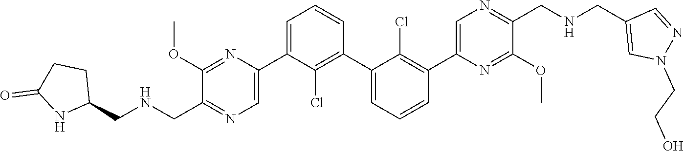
C1(OC)=NC(C2=CC=CC(C3=CC=CC(C4=CN=C(CNCC5=CN(CCO)N=C5)C(OC)=N4)=C3Cl)=C2Cl)=CN=C1CNCC1CCC(=O)N1
